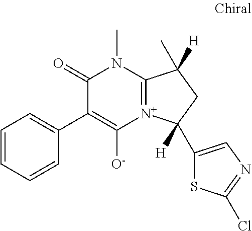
C1(=O)C(C2=CC=CC=C2)=C([O-])[N+]2=C(N1C)C(C)([H])CC2(C1=CN=C(Cl)S1)[H]
